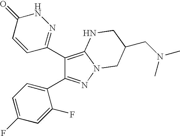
C1(C2=NNC(=O)C=C2)=C2N(N=C1C1=CC=C(F)C=C1F)CC(CN(C)C)CN2
